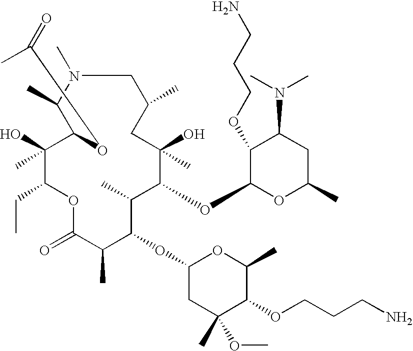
C1(C)(O)C(CC)OC(=O)C(C)C(OC2CC(OC)(C)C(OCCCN)C(C)O2)C(C)C(OC2OC(C)CC(N(C)C)C2OCCCN)C(C)(O)CC(C)CN(C)C(C)C1OC(=O)C
